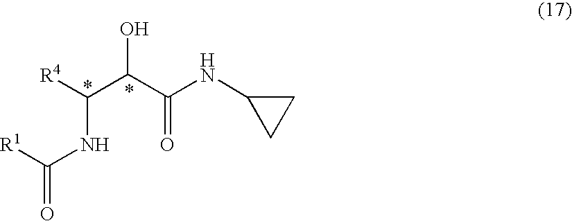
C(C(NC1CC1)=O)(C([R4])NC(=O)[R1])O
